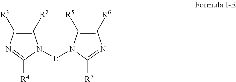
C1([R2])=C([R3])N=C([R4])N1[L]N1C([R5])=C([R6])N=C1[R7]
